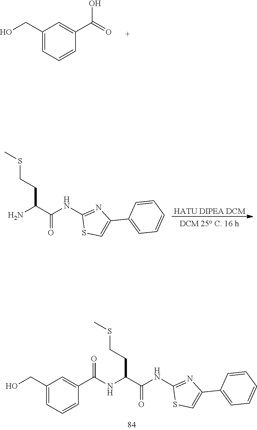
[HATU DIPEA DCM].NC(C(NC1=NC(C2=CC=CC=C2)=CS1)=O)CCSC.C1(CO)=CC=CC(C(=O)O)=C1.C1(CO)=CC=CC(C(NC(C(NC2=NC(C3=CC=CC=C3)=CS2)=O)CCSC)=O)=C1
